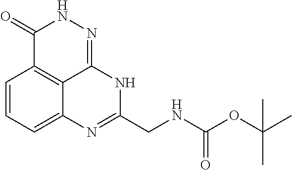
C1=CC=C2C3=C1C(=O)NN=C3NC(CNC(OC(C)(C)C)=O)=N2
